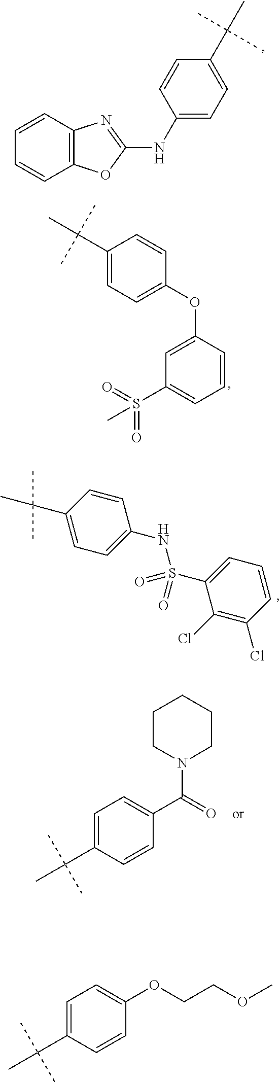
C12=C(C=CC=C1)N=C(NC1=CC=C(C(C)(C)C)C=C1)O2.C1(C(C)(C)C)=CC=C(OC2=CC(S(=O)(=O)C)=CC=C2)C=C1.C1=CC(C(C)(C)C)=CC=C1NS(=O)(C1=CC=CC(Cl)=C1Cl)=O.C1=C(C(C)(C)C)C=CC(C(N2CCCCC2)=O)=C1.C1=C(C(C)(C)C)C=CC(OCCOC)=C1
